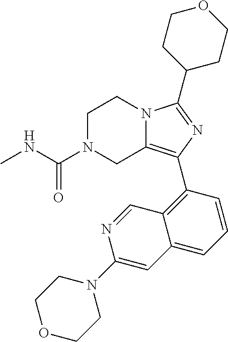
C1N(C(NC)=O)CC2=C(C3=C4C(=CC=C3)C=C(N3CCOCC3)N=C4)N=C(C3CCOCC3)N2C1
